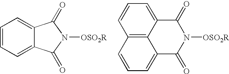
C1=CC=C2C(=C1)C(=O)N([OSO2R])C2=O.C12=C3C(=CC=C1)C(=O)N([OSO2R])C(=O)C3=CC=C2
